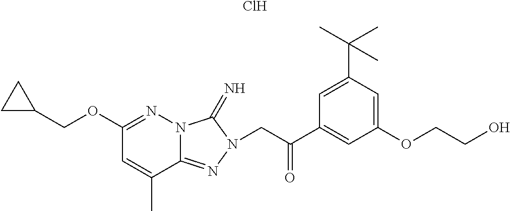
Cl.C1(OCC2CC2)=NN2C(=NN(CC(C3=CC(OCCO)=CC(C(C)(C)C)=C3)=O)C2=N)C(C)=C1
